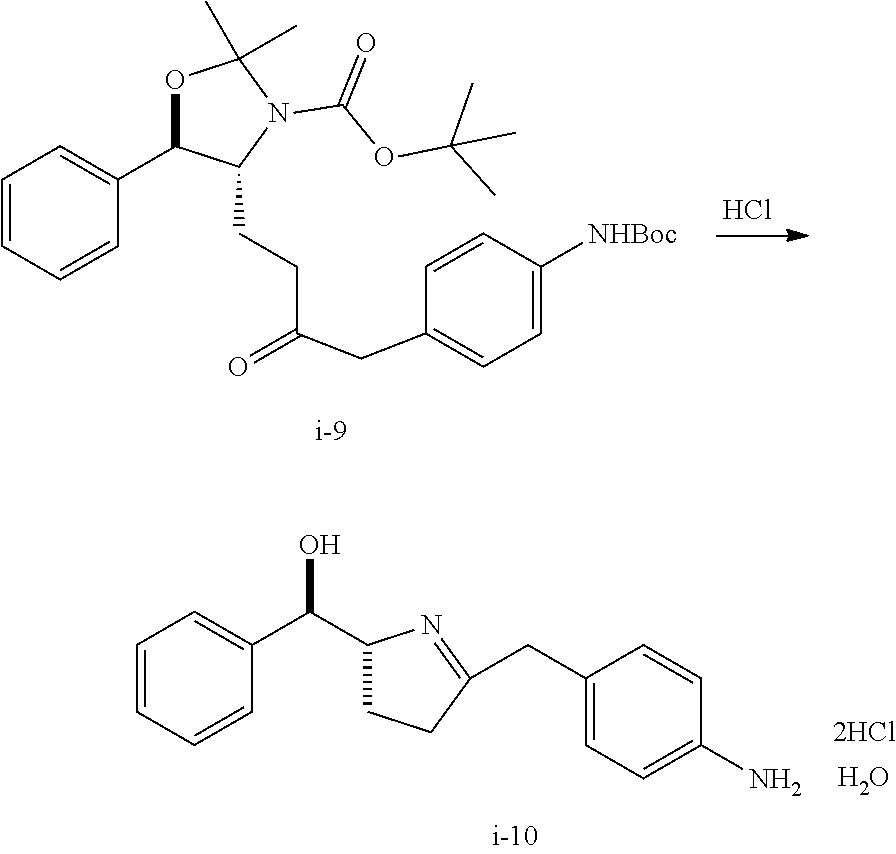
Cl.C1=CC=CC(C2OC(C)(C)N(C(OC(C)(C)C)=O)C2CCC(=O)CC2=CC=C([NHBoc])C=C2)=C1.C1=CC=CC(C(C2CCC(CC3=CC=C(N)C=C3)=N2)O)=C1.O
